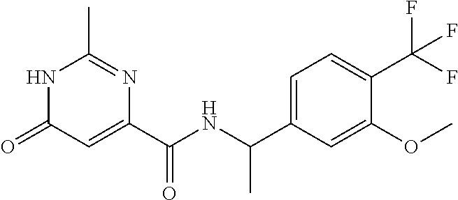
C1(C)=NC(C(NC(C2=CC=C(C(F)(F)F)C(OC)=C2)C)=O)=CC(=O)N1
